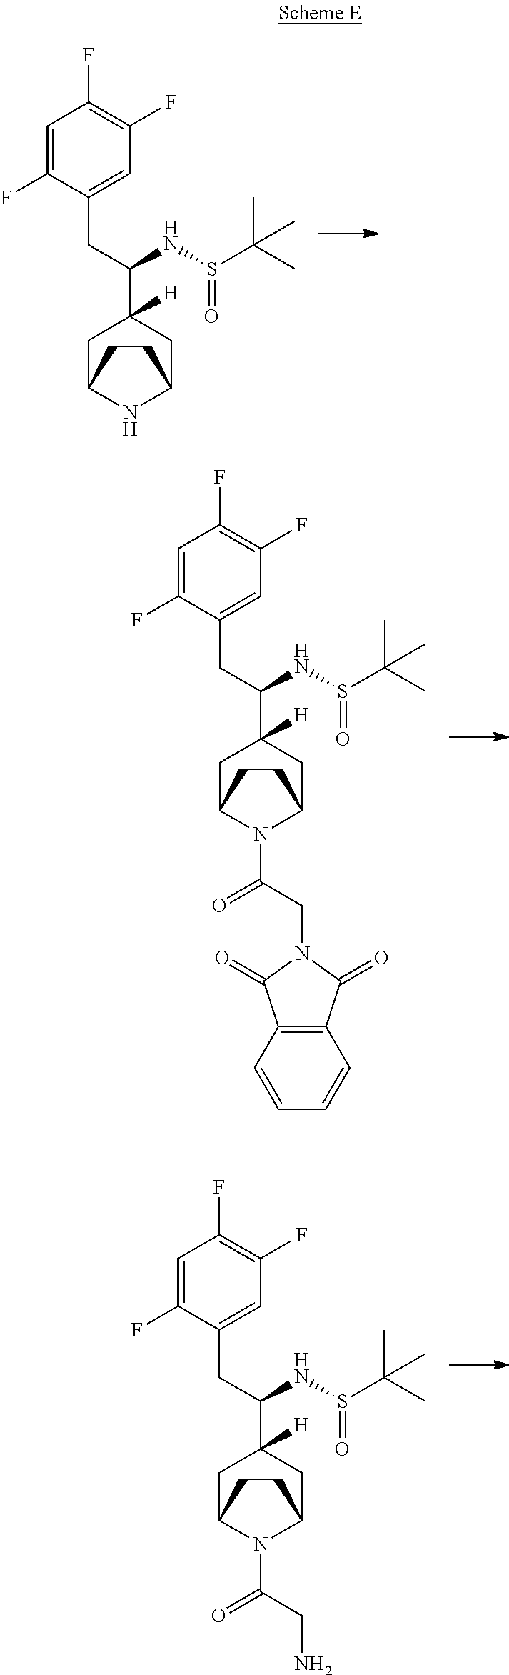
N1C2CC(C(NS(C(C)(C)C)=O)CC3=CC(F)=C(F)C=C3F)([H])CC1CC2.N1(C(=O)CN)C2CC(C(NS(C(C)(C)C)=O)CC3=CC(F)=C(F)C=C3F)([H])CC1CC2.O=C(N1C2CC(C(NS(C(C)(C)C)=O)CC3=CC(F)=C(F)C=C3F)([H])CC1CC2)CN1C(=O)C2=C(C=CC=C2)C1=O
